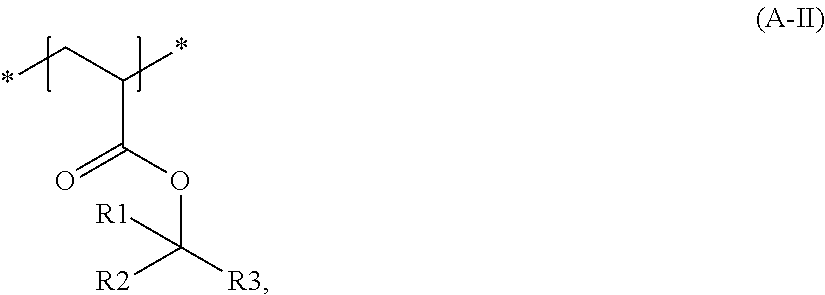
C(C(*)C(OC([R3])([R2])[R1])=O)*
